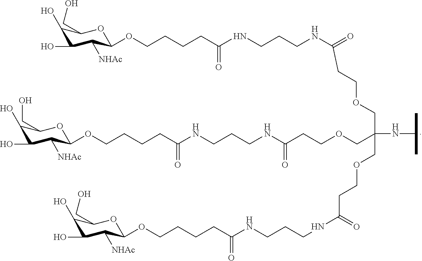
C1(O)C(O)C([NHAc])C(OCCCCC(NCCCNC(=O)CCOCC(NC(C)C)(COCCC(=O)NCCCNC(CCCCOC2C([NHAc])C(O)C(O)C(CO)O2)=O)COCCC(NCCCNC(CCCCOC2C([NHAc])C(O)C(O)C(CO)O2)=O)=O)=O)OC1CO
